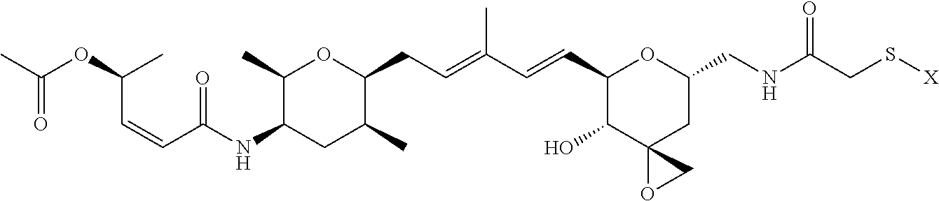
C1(C)C(NC(C=CC(OC(C)=O)C)=O)CC(C)C(CC=C(C=CC2C(O)C3(CC(CNC(CS[X])=O)O2)OC3)C)O1
